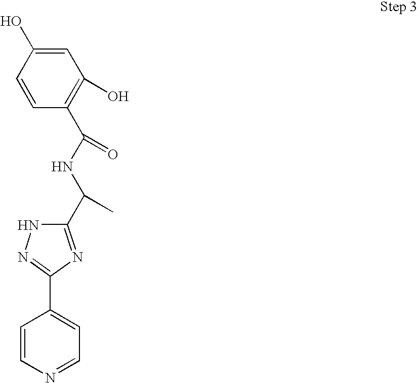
C1=CN=CC=C1C1=NNC(C(NC(=O)C2=C(O)C=C(O)C=C2)C)=N1
